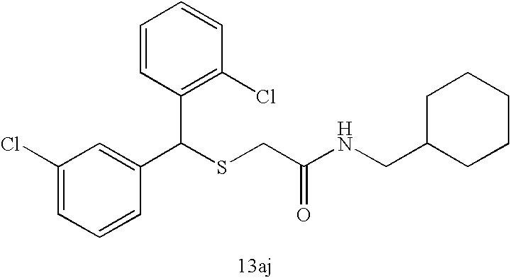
C1=CC(C(SCC(=O)NCC2CCCCC2)C2=C(Cl)C=CC=C2)=CC(Cl)=C1
